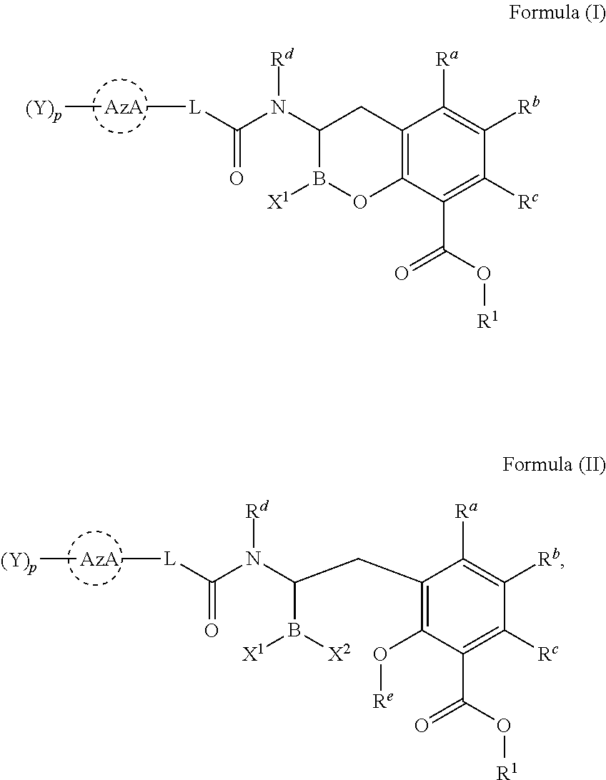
[AzA]([L]C(N(C1B([X1])OC2=C(C1)C([Ra])=C([Rb])C([Rc])=C2C(O[R1])=O)[Rd])=O)[(Y)p].[AzA]([L]C(N([Rd])C(B([X2])[X1])CC1=C(O[Re])C(C(O[R1])=O)=C([Rc])C([Rb])=C1[Ra])=O)[(Y)p]
